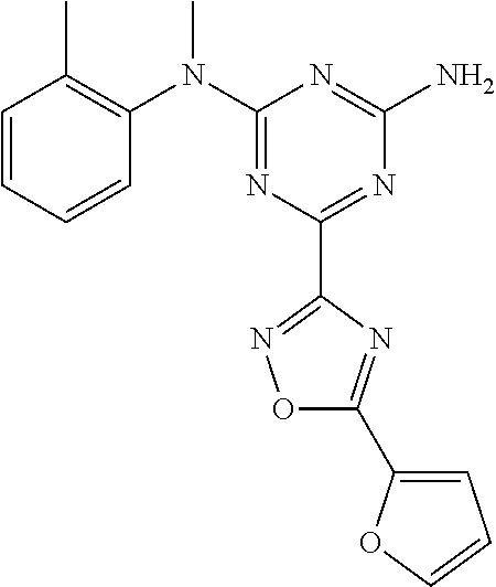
C1=CC=CC(N(C2=NC(C3=NOC(C4=CC=CO4)=N3)=NC(N)=N2)C)=C1C
